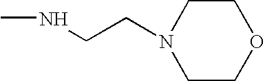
C1CN(CCNC)CCO1
